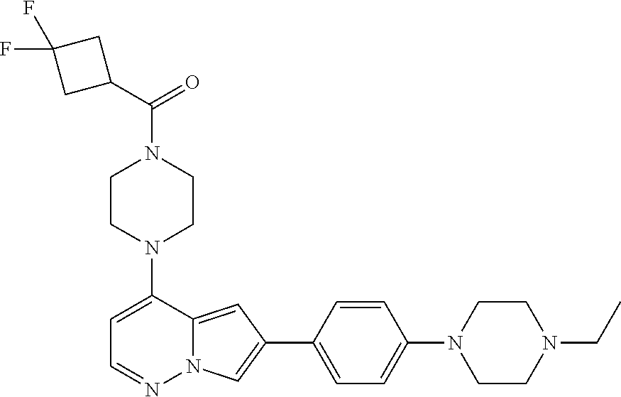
N1(C2=CC=NN3C2=CC(C2=CC=C(N4CCN(CC)CC4)C=C2)=C3)CCN(C(=O)C2CC(F)(F)C2)CC1
